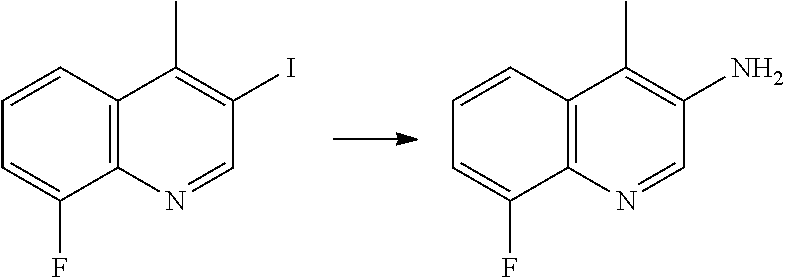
C12=C(C=CC=C1F)C(C)=C(I)C=N2.C12=C(C=CC=C1F)C(C)=C(N)C=N2
